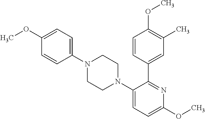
C1(N2CCN(C3=CC=C(OC)N=C3C3=CC(C)=C(OC)C=C3)CC2)=CC=C(OC)C=C1
